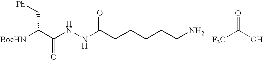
[BocHN]C(C(NNC(CCCCCN)=O)=O)C[Ph].[F3C]C(O)=O
